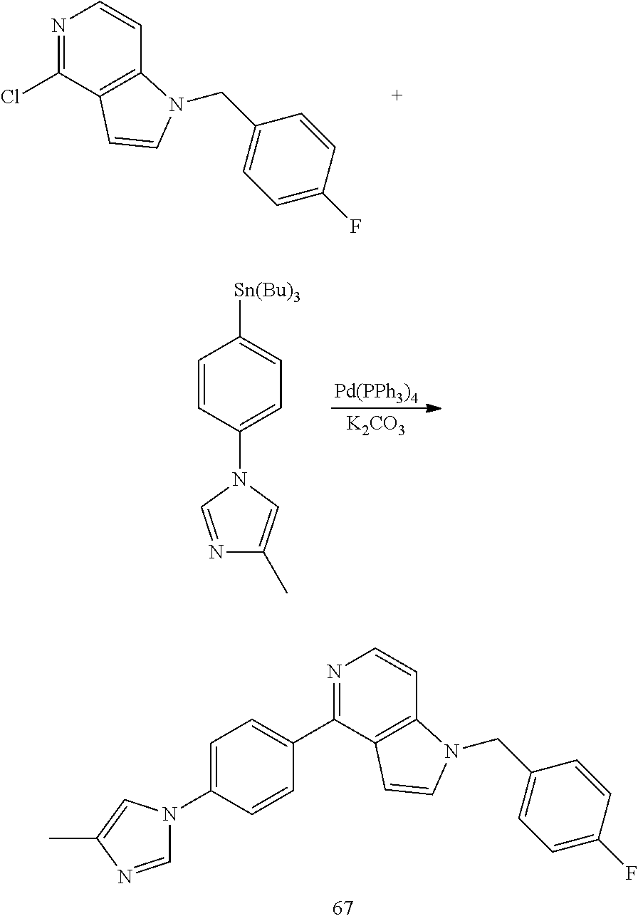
N1=C(Cl)C2=C(C=C1)N(CC1=CC=C(F)C=C1)C=C2.[Pd(PPh3)4].[K2CO3].C1=CC(N2C=NC(C)=C2)=CC=C1[Sn(Bu)3].N1=C(C2=CC=C(N3C=NC(C)=C3)C=C2)C2=C(C=C1)N(CC1=CC=C(F)C=C1)C=C2
